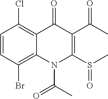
C1=CC(Br)=C2C(=C1Cl)C(=O)C(C(C)=O)=C(S(C)=O)N2C(C)=O
